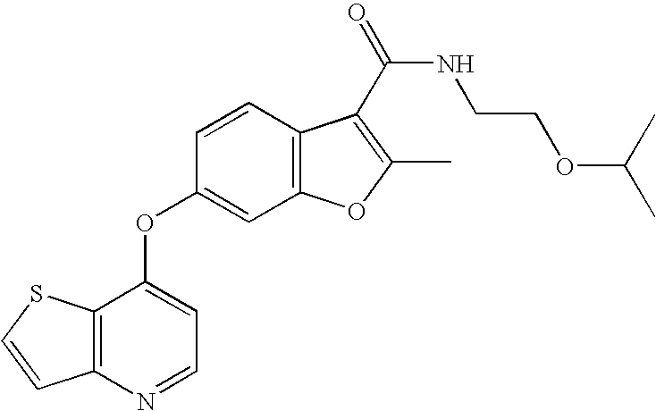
C1=CC2=C(C=C1OC1=CC=NC3=C1SC=C3)OC(C)=C2C(=O)NCCOC(C)C
